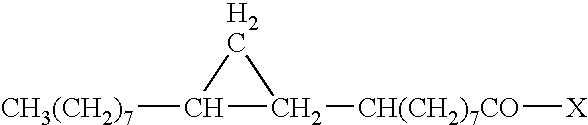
[CH3(CH2)7]C1C([CH(CH2)7CO][X])C1
